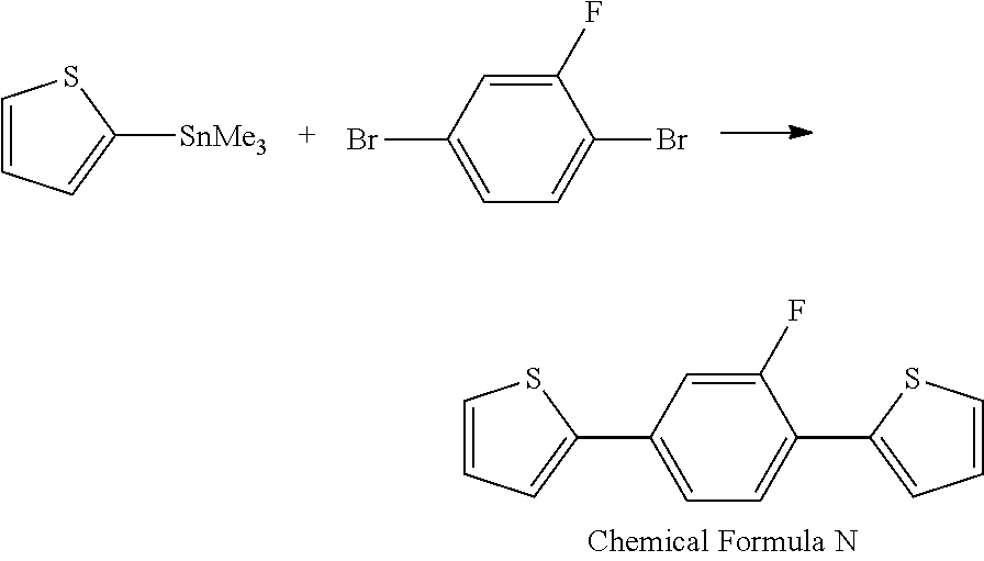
C1=CC=C([SnMe3])S1.C1(F)=CC(Br)=CC=C1Br.C1=CC=C(C2=CC=C(C3=CC=CS3)C(F)=C2)S1
